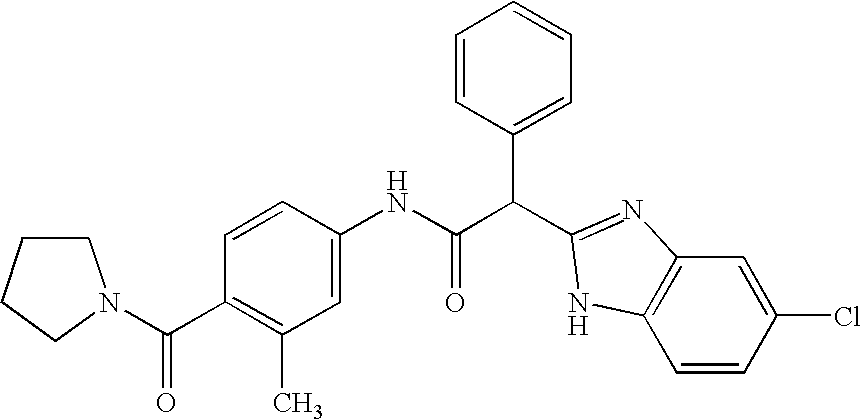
C1CCCN1C(C1=C(C)C=C(NC(C(C2=CC=CC=C2)C2=NC3=C(C=CC(Cl)=C3)N2)=O)C=C1)=O
